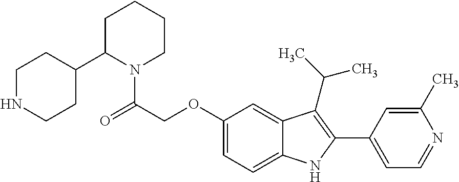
C(C(=O)N1CCCCC1C1CCNCC1)OC1=CC=C2C(=C1)C(C(C)C)=C(C1=CC=NC(C)=C1)N2
